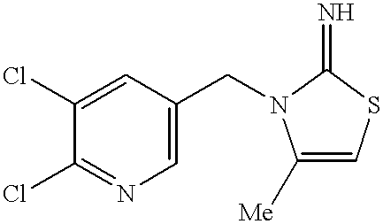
C1(Cl)=CC(CN2C([Me])=CSC2=N)=CN=C1Cl
